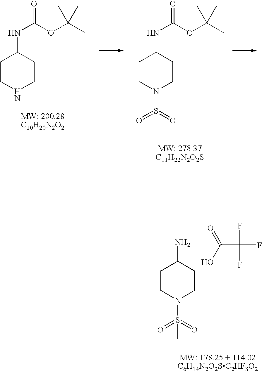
C1CNCCC1NC(=O)OC(C)(C)C.C1CN(S(C)(=O)=O)CCC1NC(=O)OC(C)(C)C.C1CN(S(C)(=O)=O)CCC1N.C(C(F)(F)F)(=O)O
